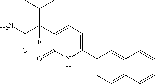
C1(C2=CC=C(C(C(N)=O)(C(C)C)F)C(=O)N2)=CC=C2C(=C1)C=CC=C2
